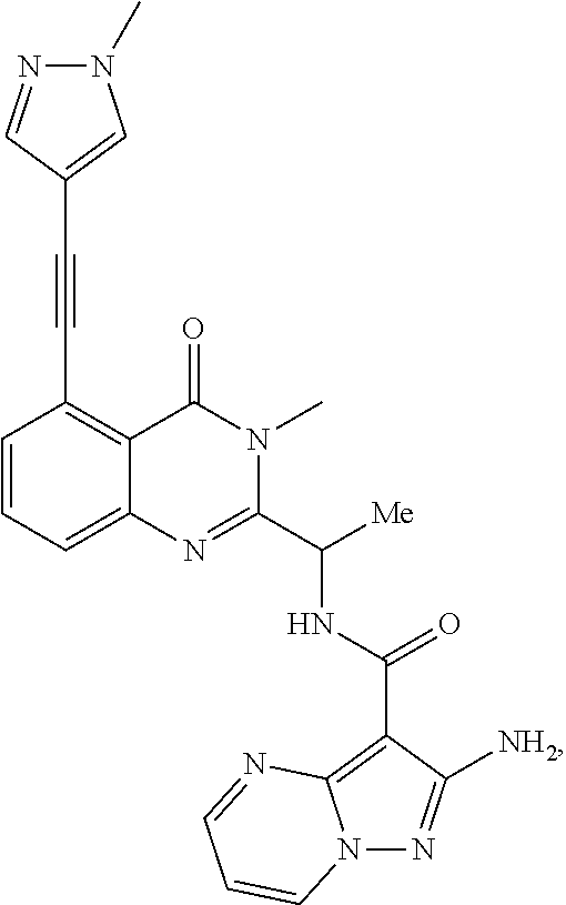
C1=CC=C2C(=C1C#CC1=CN(C)N=C1)C(=O)N(C)C(C([Me])NC(=O)C1=C3N(N=C1[NH2])C=CC=N3)=N2
